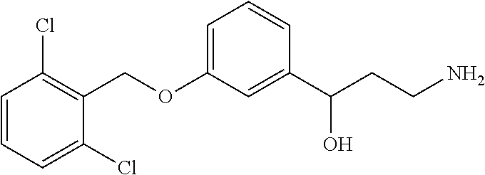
C1=C(OCC2=C(Cl)C=CC=C2Cl)C=C(C(CCN)O)C=C1
